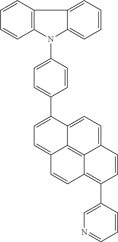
C1=CC2=C(C=C1)N(C1=CC=C(C3=CC=C4C5=C6C(=CC=C35)C=CC(C3=CN=CC=C3)=C6C=C4)C=C1)C1=CC=CC=C21
